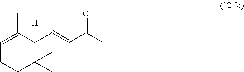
C1=C(C)C(C=CC(C)=O)([H])C(C)(C)CC1
